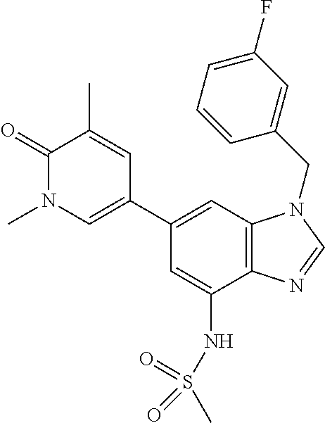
C1=C(NS(C)(=O)=O)C2=C(C=C1C1=CN(C)C(=O)C(C)=C1)N(CC1=CC(F)=CC=C1)C=N2
